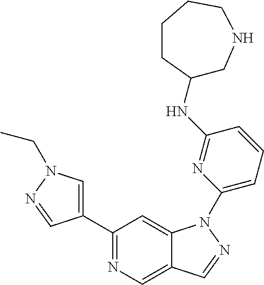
C1(C2=CN(CC)N=C2)=NC=C2C(=C1)N(C1=CC=CC(NC3CNCCCC3)=N1)N=C2
